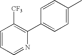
C1=CC=NC(C2=CC=C(C)C=C2)=C1[CF3]
